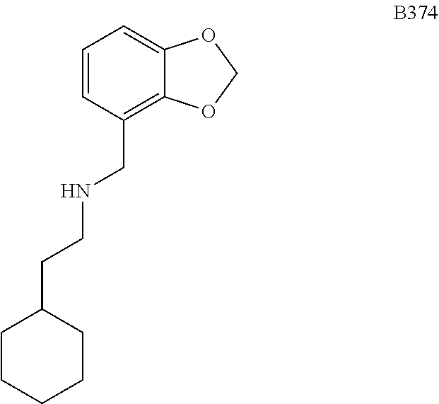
C12=CC=CC(CNCCC3CCCCC3)=C1OCO2
